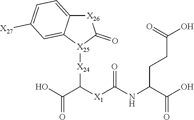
OC(C(NC([X1]C(C(O)=O)[X24][X25]1C(=O)[X26]C2=CC=C([X27])C=C12)=O)CCC(O)=O)=O
